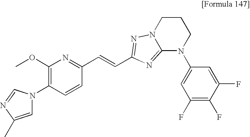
N1(C2=C(OC)N=C(C=CC3=NN4CCCN(C5=CC(F)=C(F)C(F)=C5)C4=N3)C=C2)C=C(C)N=C1
